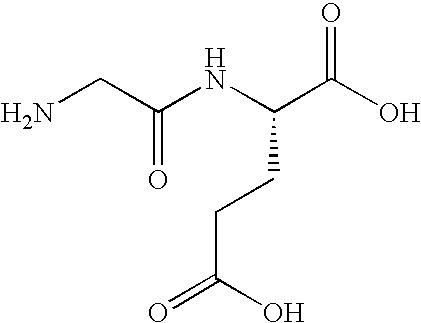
NCC(NC(C(O)=O)CCC(=O)O)=O
